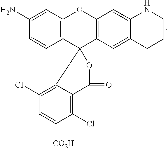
C1=CC2=C(C=C1N)OC1=C(C23OC(=O)C2=C(Cl)C([CO2H])=CC(Cl)=C32)C=C2C(=C1)NCCC2
